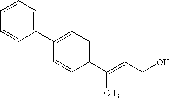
C1=CC=C(C2=CC=C(C(=CCO)C)C=C2)C=C1
